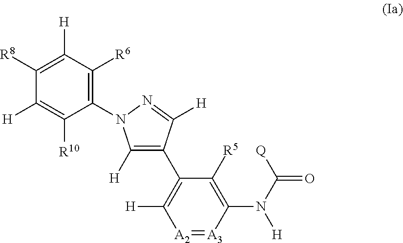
[A2]1=[A3]C(N([H])C(=O)[Q])=C([R5])C(C2=C([H])N(C3=C([R6])C([H])=C([R8])C([H])=C3[R10])N=C2[H])=C1[H]
